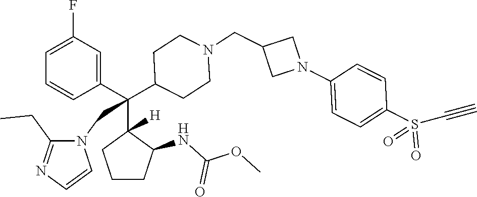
C1=C(F)C=C(C(C2([H])CCCC2NC(OC)=O)(C2CCN(CC3CN(C4=CC=C(S(=O)(=O)C#C)C=C4)C3)CC2)CN2C(CC)=NC=C2)C=C1
